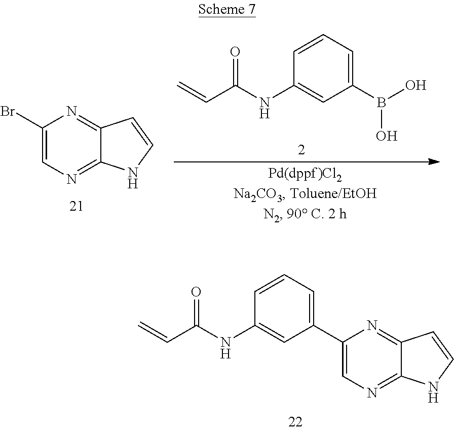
C1(B(O)O)=CC=CC(NC(C=C)=O)=C1.C1(Br)=CN=C2C(=N1)C=CN2.C1=C(C2=CC=CC(NC(C=C)=O)=C2)N=C2C(=N1)NC=C2
